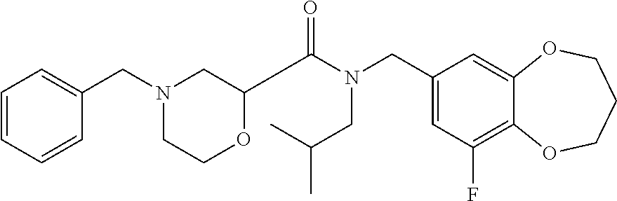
C1(CN(C(=O)C2OCCN(CC3=CC=CC=C3)C2)CC(C)C)=CC(F)=C2C(=C1)OCCCO2
